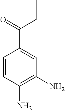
C1=CC(N)=C(N)C=C1C(CC)=O
